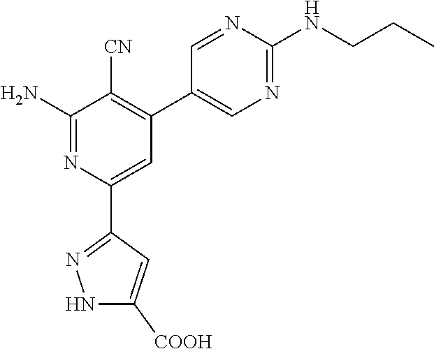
C1(N)=NC(C2=NNC([COOH])=C2)=CC(C2=CN=C(NCCC)N=C2)=C1[CN]
